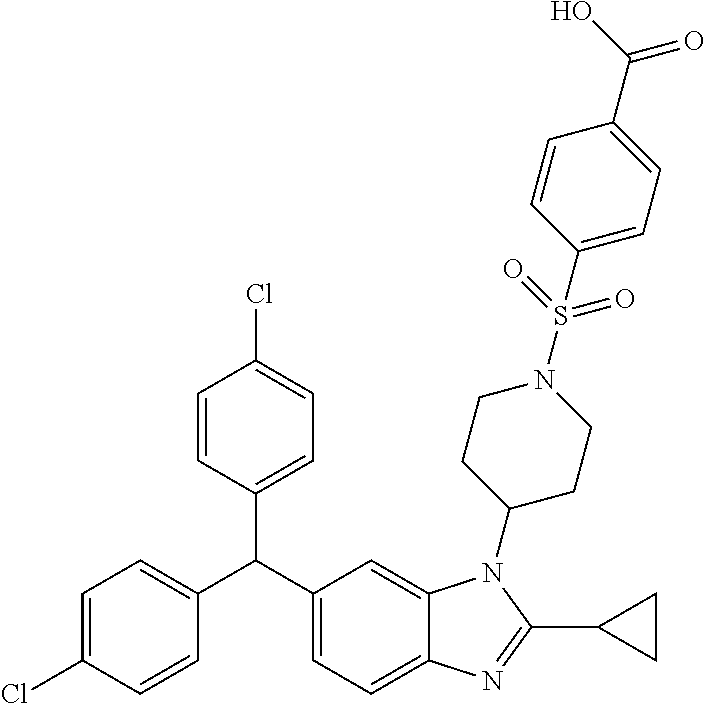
C1=C(Cl)C=CC(C(C2=CC=C3C(=C2)N(C2CCN(S(=O)(=O)C4=CC=C(C(O)=O)C=C4)CC2)C(C2CC2)=N3)C2=CC=C(Cl)C=C2)=C1
